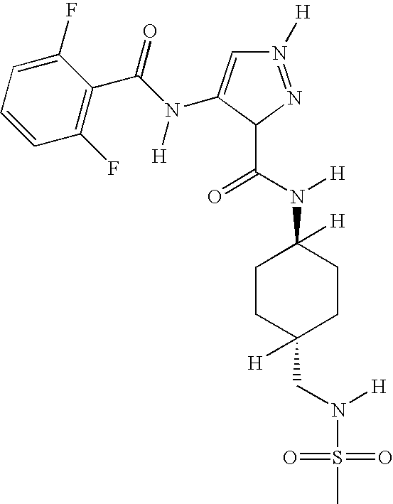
N1([H])=NC(C(=O)N(C2([H])CCC(CN(S(C)(=O)=O)[H])([H])CC2)[H])C(N([H])C(=O)C2=C(F)C=CC=C2F)=C1
